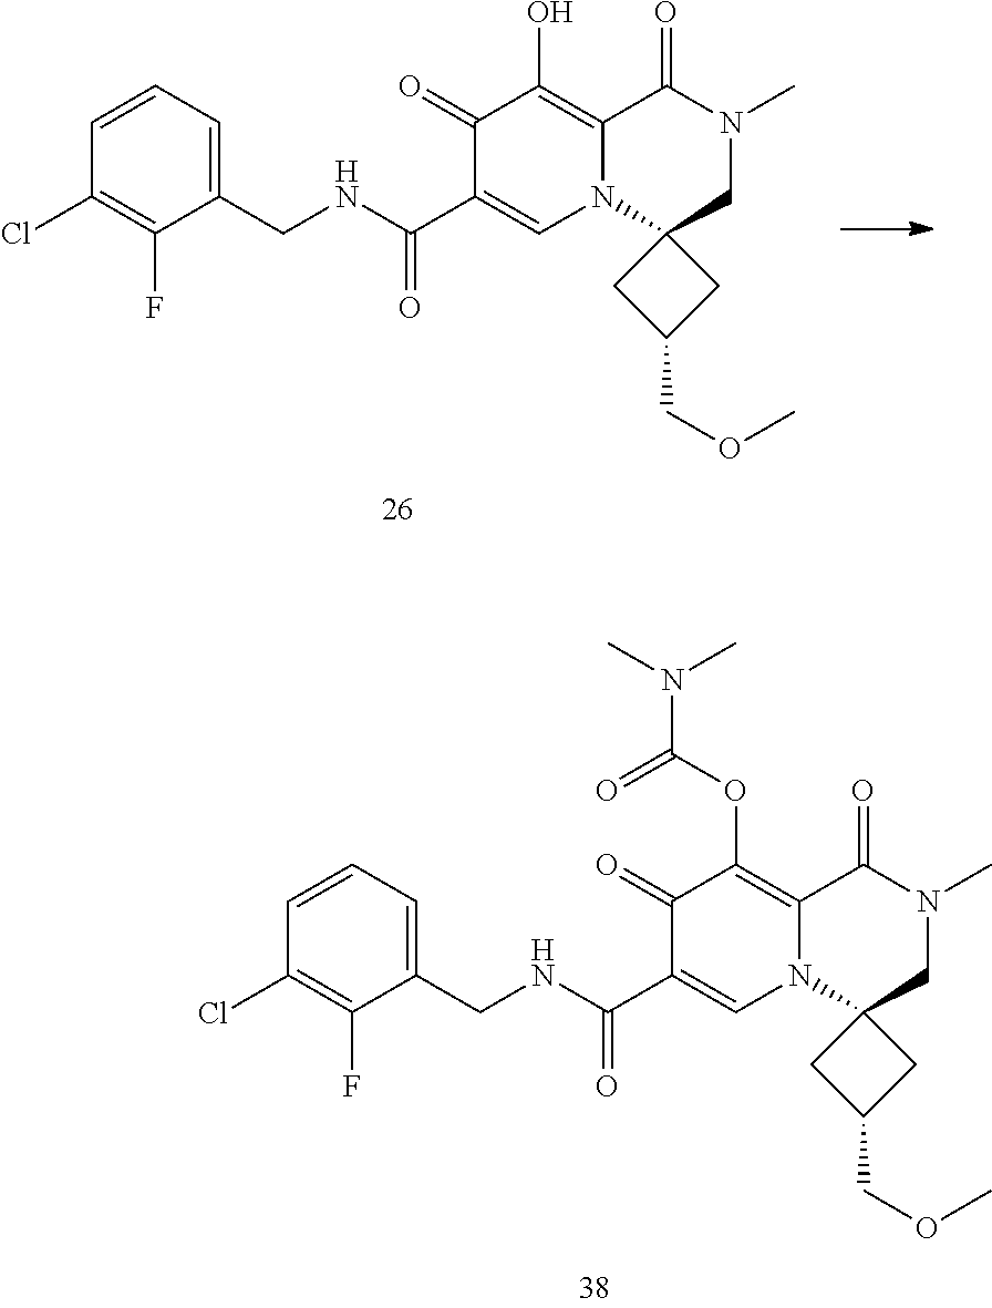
C1(Cl)=C(F)C(CNC(C2=CN3C(=C(O)C2=O)C(=O)N(C)CC32CC(COC)C2)=O)=CC=C1.C1(Cl)=C(F)C(CNC(C2=CN3C(=C(OC(N(C)C)=O)C2=O)C(=O)N(C)CC32CC(COC)C2)=O)=CC=C1
